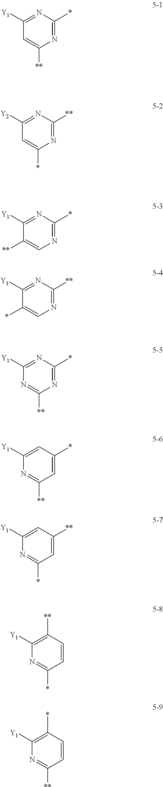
C1([Y1])=NC(*)=NC([**])=C1.C1([Y2])=NC([**])=NC(*)=C1.C1([Y1])=NC(*)=NC=C1[**].C1([Y1])=NC([**])=NC=C1*.C1([Y1])=NC(*)=NC([**])=N1.C1([Y1])=CC(*)=CC([**])=N1.C1([Y1])=CC([**])=CC(*)=N1.C1([Y1])=C([**])C=CC(*)=N1.C1([Y1])=C(*)C=CC([**])=N1
